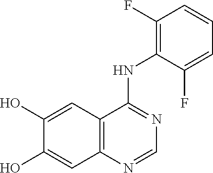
C12=C(C=C(O)C(O)=C1)C(NC1=C(F)C=CC=C1F)=NC=N2
